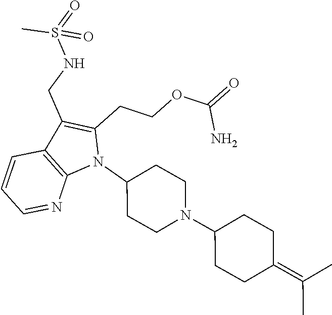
N1(C2CCN(C3CCC(=C(C)C)CC3)CC2)C(CCOC(=O)N)=C(CNS(=O)(C)=O)C2=C1N=CC=C2
